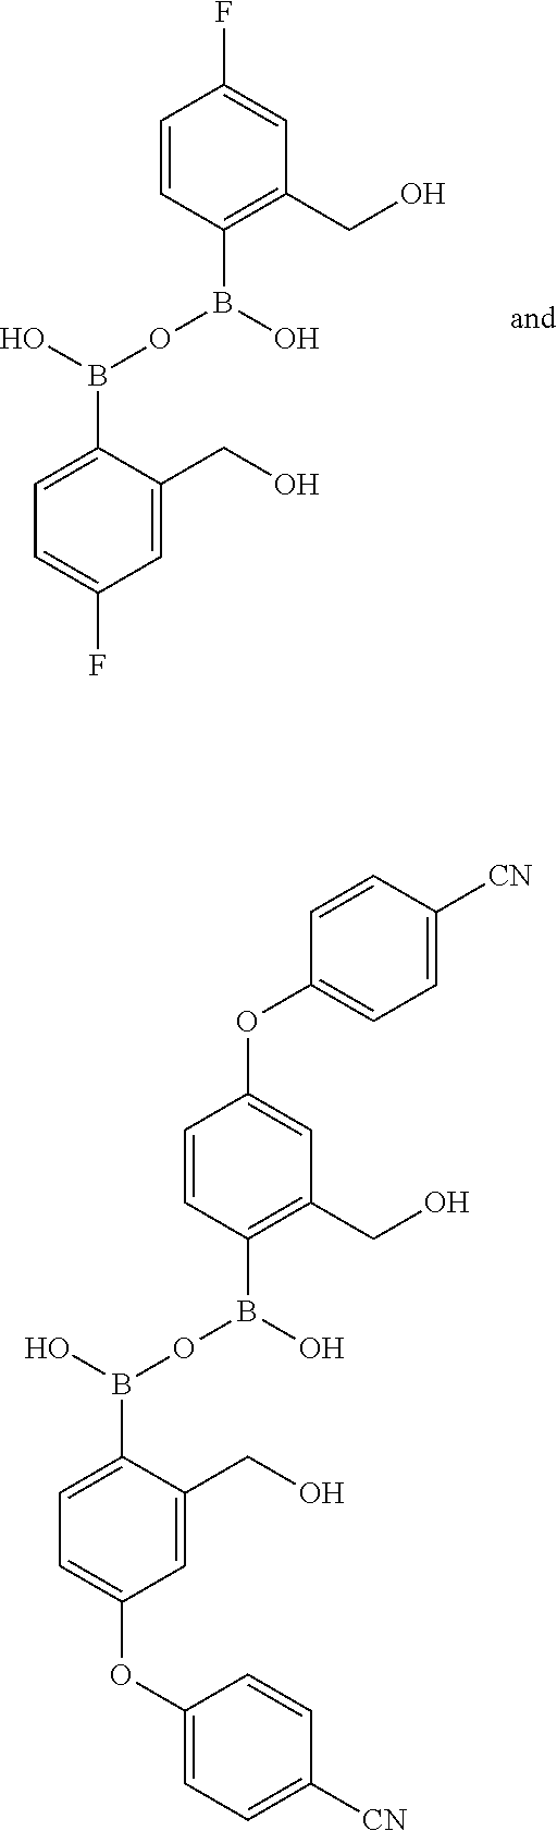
C1=CC(B(OB(C2=CC=C(F)C=C2CO)O)O)=C(CO)C=C1F.C1=CC(B(OB(C2=CC=C(OC3=CC=C([CN])C=C3)C=C2CO)O)O)=C(CO)C=C1OC1=CC=C([CN])C=C1
